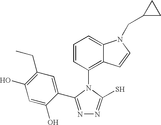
C1=CC(N2C(S)=NN=C2C2=CC(CC)=C(O)C=C2O)=C2C(=C1)N(CC1CC1)C=C2
